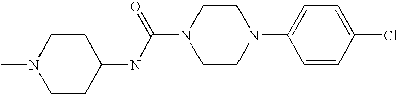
C1CN(C)CCC1NC(N1CCN(C2=CC=C(Cl)C=C2)CC1)=O
